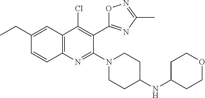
C1(CC)=CC2=C(C=C1)N=C(N1CCC(NC3CCOCC3)CC1)C(C1=NC(C)=NO1)=C2Cl
